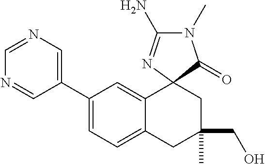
N1=CC(C2=CC=C3C(=C2)C2(CC(CO)(C)C3)C(=O)N(C)C(N)=N2)=CN=C1
